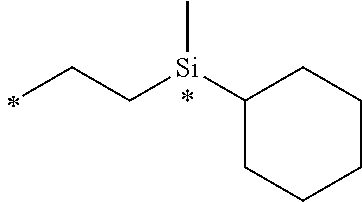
C1([Si](CCC)C)CCCCC1
